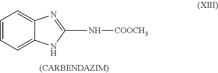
C1=CC=C2C(=C1)N=C(N[COOCH3])N2
